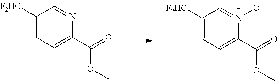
C1(C(=O)OC)=CC=C([F2HC])C=N1.C1(C(=O)OC)=CC=C([F2HC])C=N1[O-]
